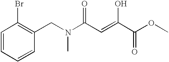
C1=CC=CC(CN(C(C=C(C(OC)=O)O)=O)C)=C1Br
